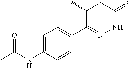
N(C1=CC=C(C2=NNC(=O)CC2C)C=C1)C(C)=O
